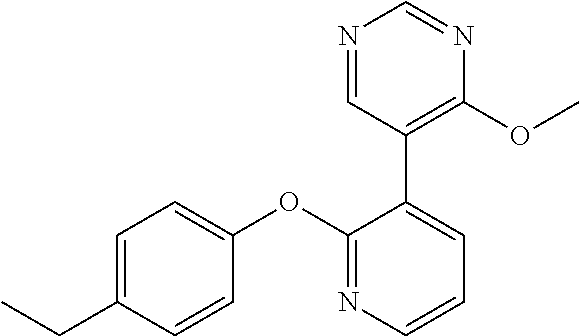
C1=C(CC)C=CC(OC2=NC=CC=C2C2=C(OC)N=CN=C2)=C1
